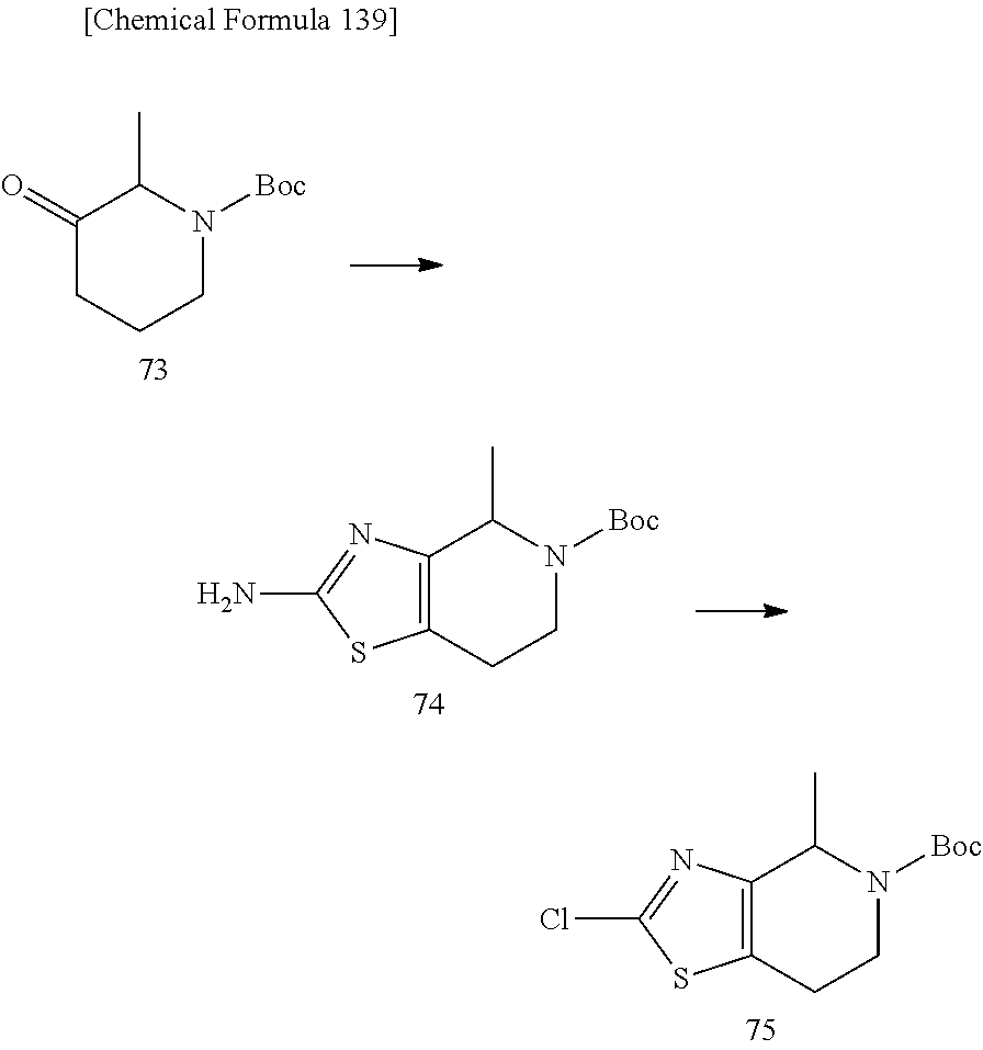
C1(=O)CCCN([Boc])C1C.C12=C(CCN([Boc])C1C)SC(N)=N2.C12=C(CCN([Boc])C1C)SC(Cl)=N2
